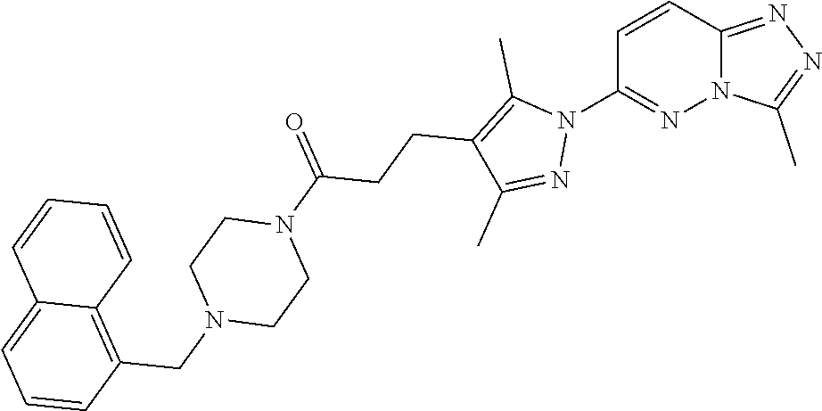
C1=CC2=NN=C(C)N2N=C1N1C(C)=C(CCC(N2CCN(CC3=C4C(=CC=C3)C=CC=C4)CC2)=O)C(C)=N1
